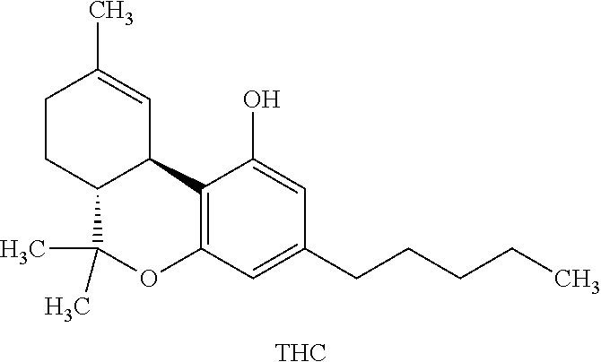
C1CC2C(C=C1C)C1=C(C=C(CCCCC)C=C1O)OC2(C)C.[THC]
